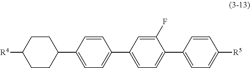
[R4]C1CCC(C2=CC=C(C3=CC=C(C4=CC=C([R5])C=C4)C(F)=C3)C=C2)CC1
